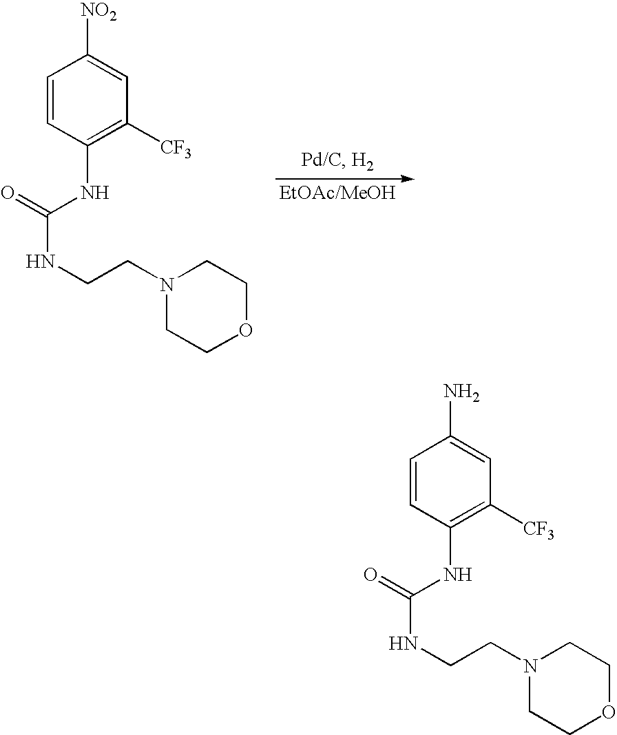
C1=CC(NC(=O)NCCN2CCOCC2)=C([CF3])C=C1[NO2].C1=CC(NC(=O)NCCN2CCOCC2)=C([CF3])C=C1N
